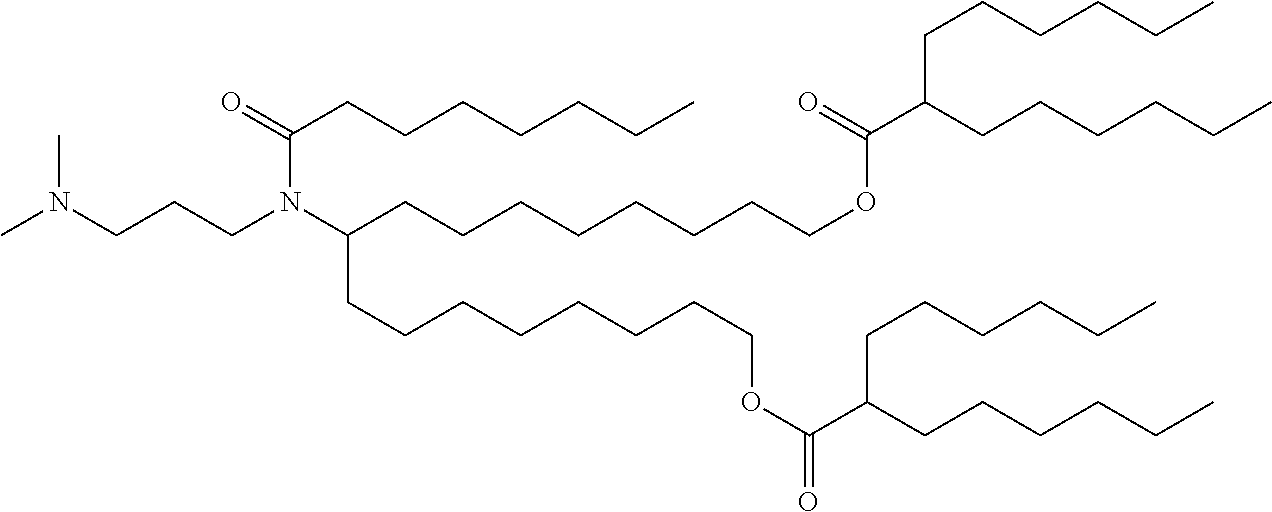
N(CCCN(C(CCCCCCC)=O)C(CCCCCCCCOC(C(CCCCCC)CCCCCC)=O)CCCCCCCCOC(=O)C(CCCCCC)CCCCCC)(C)C
